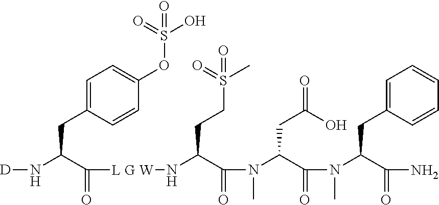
[D]NC(C([L G W]NC(C(N(C(C(N(C(C(N)=O)CC1=CC=CC=C1)C)=O)CC(=O)O)C)=O)CCS(C)(=O)=O)=O)CC1=CC=C(OS(O)(=O)=O)C=C1
